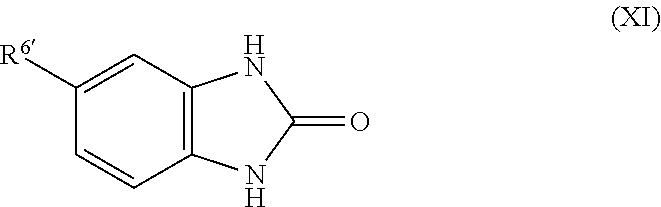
C1([R6])=CC2=C(C=C1)NC(=O)N2
